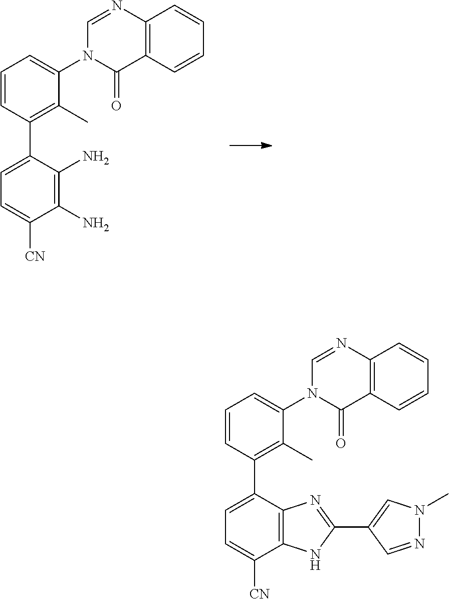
C1=CC(C2=CC=C([CN])C(N)=C2N)=C(C)C(N2C(=O)C3=C(N=C2)C=CC=C3)=C1.C1=CC(C2=CC=C([CN])C3=C2N=C(C2=CN(C)N=C2)N3)=C(C)C(N2C(=O)C3=C(N=C2)C=CC=C3)=C1
